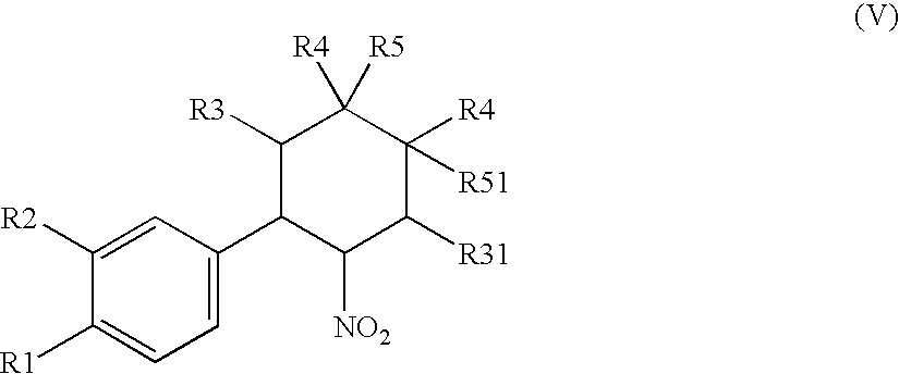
C1=C(C2C([NO2])C([R31])C([R4])([R51])C([R4])([R5])C2[R3])C=C([R2])C([R1])=C1
